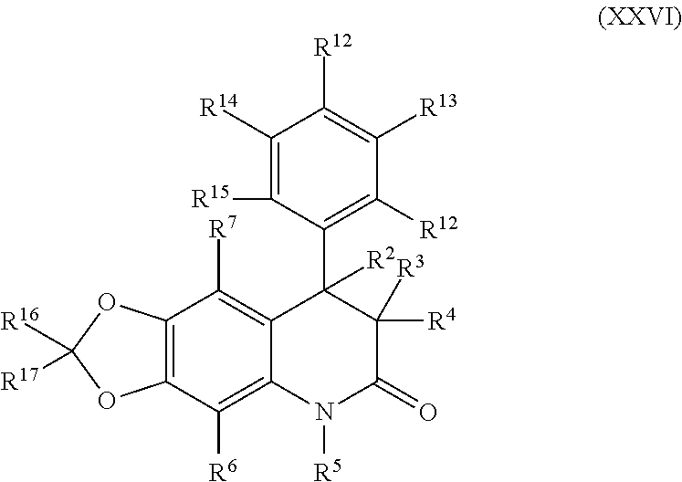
C12=C(C([R6])=C3C(=C1[R7])C(C1=C([R12])C([R13])=C([R12])C([R14])=C1[R15])([R2])C([R4])([R3])C(=O)N3[R5])OC([R16])([R17])O2
